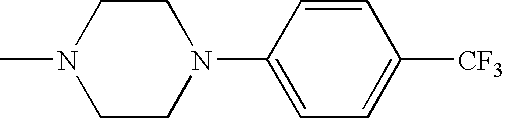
CN1CCN(C2=CC=C([CF3])C=C2)CC1
